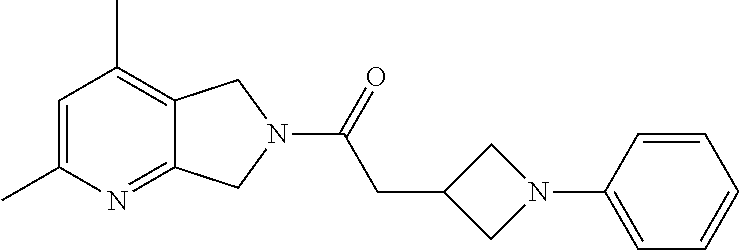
C1=C(C)N=C2C(=C1C)CN(C(=O)CC1CN(C3=CC=CC=C3)C1)C2
